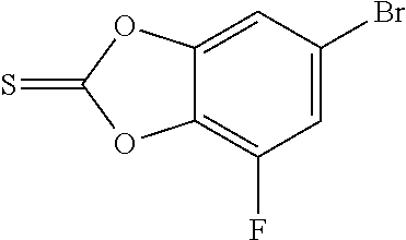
C1=C(Br)C=C2C(=C1F)OC(=S)O2
